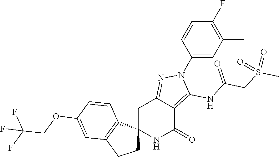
C12(NC(=O)C3=C(NC(CS(C)(=O)=O)=O)N(C4=CC(C)=C(F)C=C4)N=C3C1)CCC1=C2C=CC(OCC(F)(F)F)=C1
